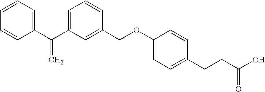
C1=CC=C(C(C2=CC=CC(COC3=CC=C(CCC(O)=O)C=C3)=C2)=C)C=C1
